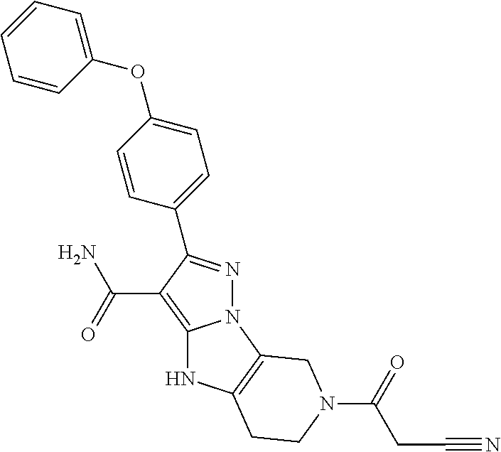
N12N=C(C3=CC=C(OC4=CC=CC=C4)C=C3)C(C(N)=O)=C1NC1=C2CN(C(CC#N)=O)CC1
